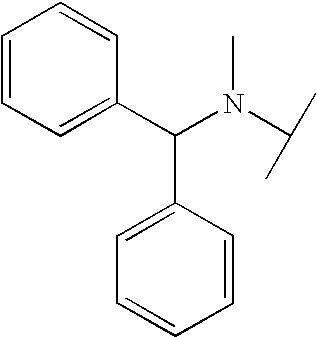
C1=C(C(N(C)C(C)C)C2=CC=CC=C2)C=CC=C1
